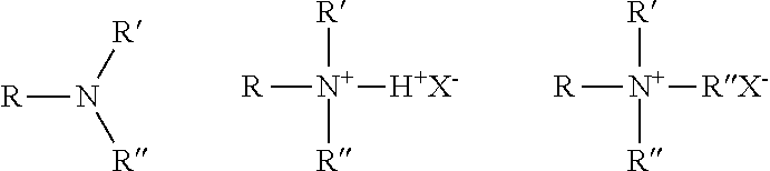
[R]N([R])[R].[R][N+]([R])([H+X-])[R].[R][N+]([R])([RX-])[R]
